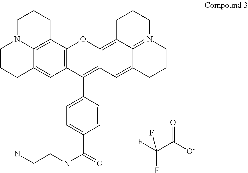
C(C([O-])=O)(F)(F)F.C1N2C3=C(CC1)C1=C(C=C3CCC2)C(C2=CC=C(C(=O)NCCN)C=C2)=C2C(=C3C4=[N+](CCC3)CCCC4=C2)O1
